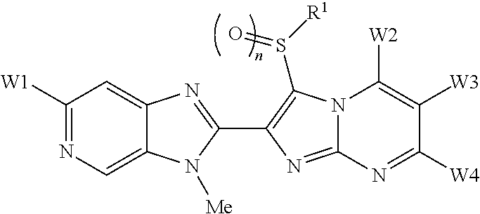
C12=CN=C([W1])C=C1N=C(C1=C(S([R1])=O)N3C(=N1)N=C([W4])C([W3])=C3[W2])N2[Me]
